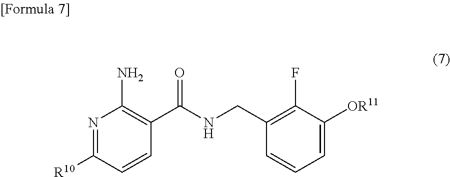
N1=C([R10])C=CC(C(NCC2=C(F)C([OR11])=CC=C2)=O)=C1N
